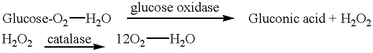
[Glucose-O2]O.[12O2]O
